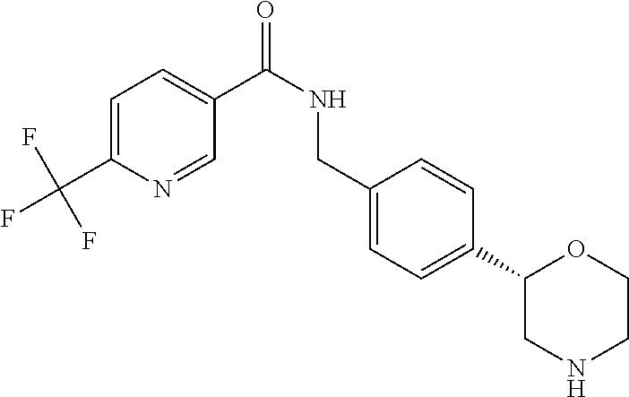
C1=C(C(F)(F)F)N=CC(C(NCC2=CC=C(C3CNCCO3)C=C2)=O)=C1
